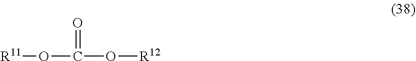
[R11]OC(O[R12])=O
